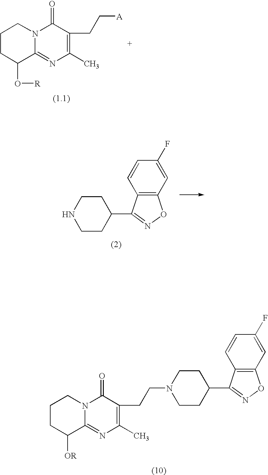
C1CC([OR])C2=NC(C)=C(CCN3CCC(C4=NOC5=C4C=CC(F)=C5)CC3)C(=O)N2C1.C1CC(O[R])C2=NC(C)=C(CC[A])C(=O)N2C1.C1CC(C2=NOC3=C2C=CC(F)=C3)CCN1
